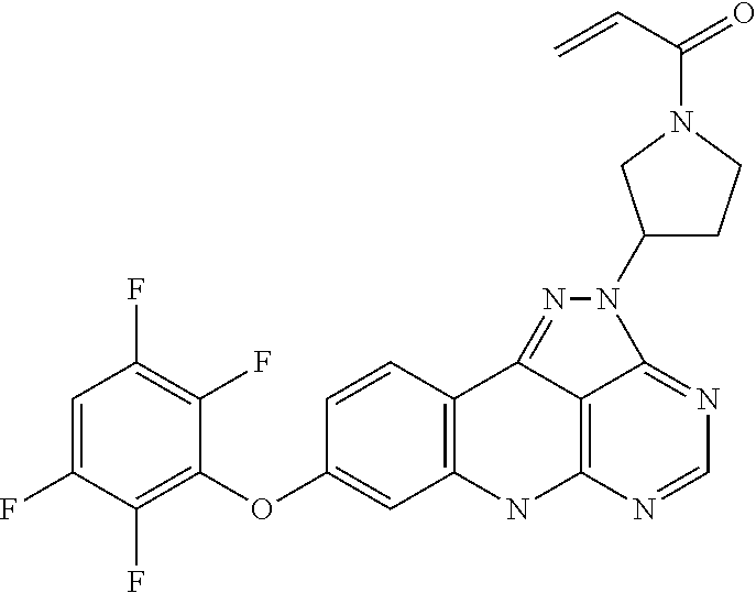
C12=C(NC3=C4C1=NN(C1CCN(C(C=C)=O)C1)C4=NC=N3)C=C(OC1=C(F)C(F)=CC(F)=C1F)C=C2
